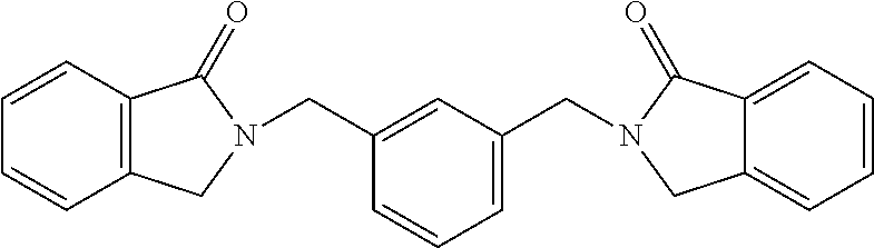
C12=C(C(=O)N(CC3=CC(CN4CC5=CC=CC=C5C4=O)=CC=C3)C1)C=CC=C2
